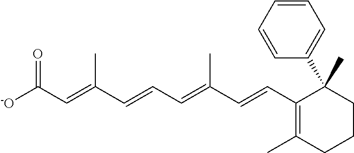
[-O]C(C=C(C=CC=C(C=CC1=C(C)CCCC1(C1=CC=CC=C1)C)C)C)=O
